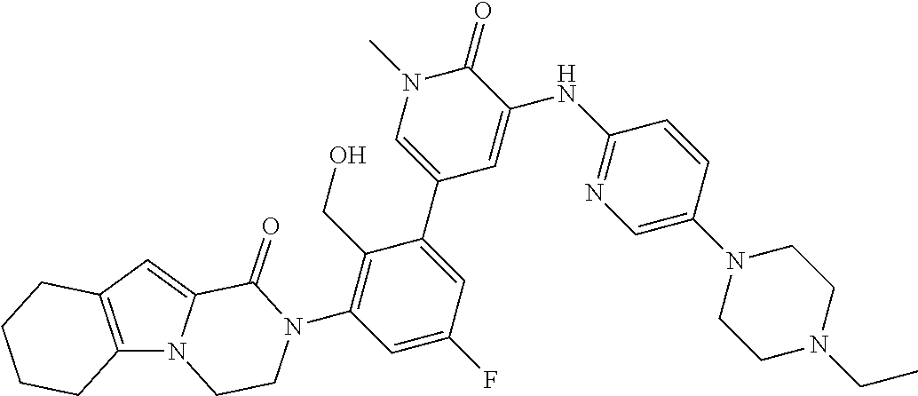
C12=C(N3C(=C1)C(=O)N(C1=C(CO)C(C4=CN(C)C(=O)C(NC5=NC=C(N6CCN(CC)CC6)C=C5)=C4)=CC(F)=C1)CC3)CCCC2
